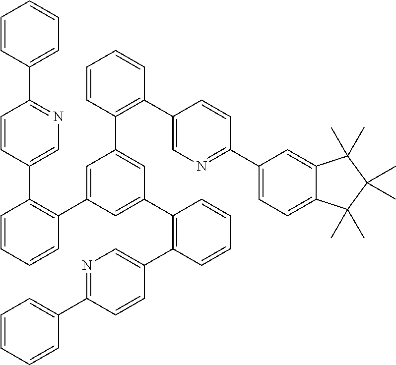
C1=CC(C2=NC=C(C3=C(C4=CC(C5=C(C6=CN=C(C7=CC=C8C(=C7)C(C)(C)C(C)(C)C8(C)C)C=C6)C=CC=C5)=CC(C5=C(C6=CN=C(C7=CC=CC=C7)C=C6)C=CC=C5)=C4)C=CC=C3)C=C2)=CC=C1
